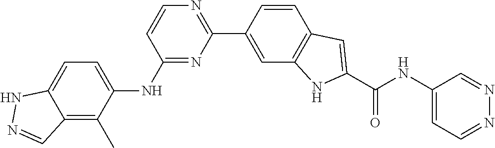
C12=C(C)C(NC3=NC(C4=CC5=C(C=C4)C=C(C(NC4=CC=NN=C4)=O)N5)=NC=C3)=CC=C1NN=C2
